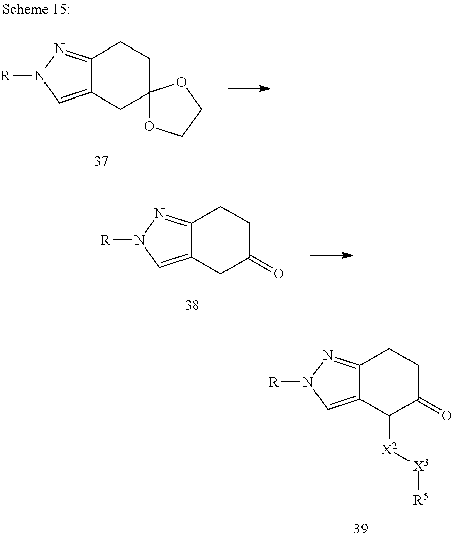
C12=NN([R])C=C1C([X2][X3][R5])C(=O)CC2.C12=NN([R])C=C1CC1(CC2)OCCO1.C12=NN([R])C=C1CC(=O)CC2
